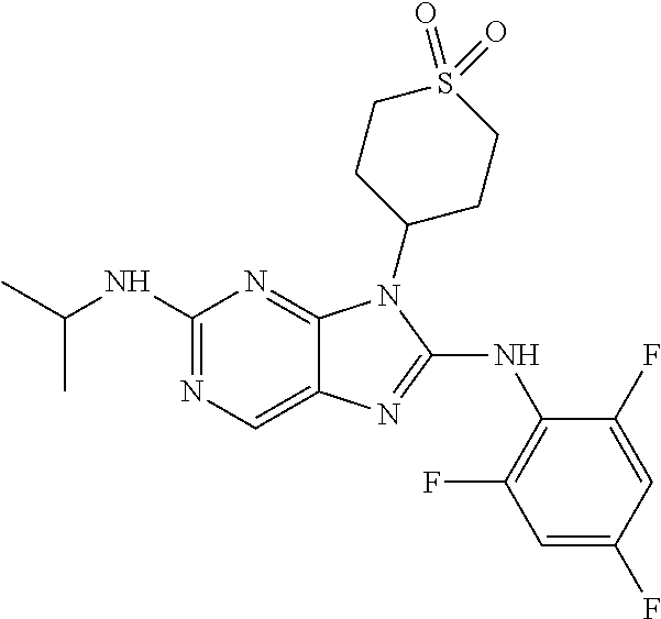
N1=C(NC2=C(F)C=C(F)C=C2F)N(C2CCS(=O)(=O)CC2)C2=NC(NC(C)C)=NC=C12
